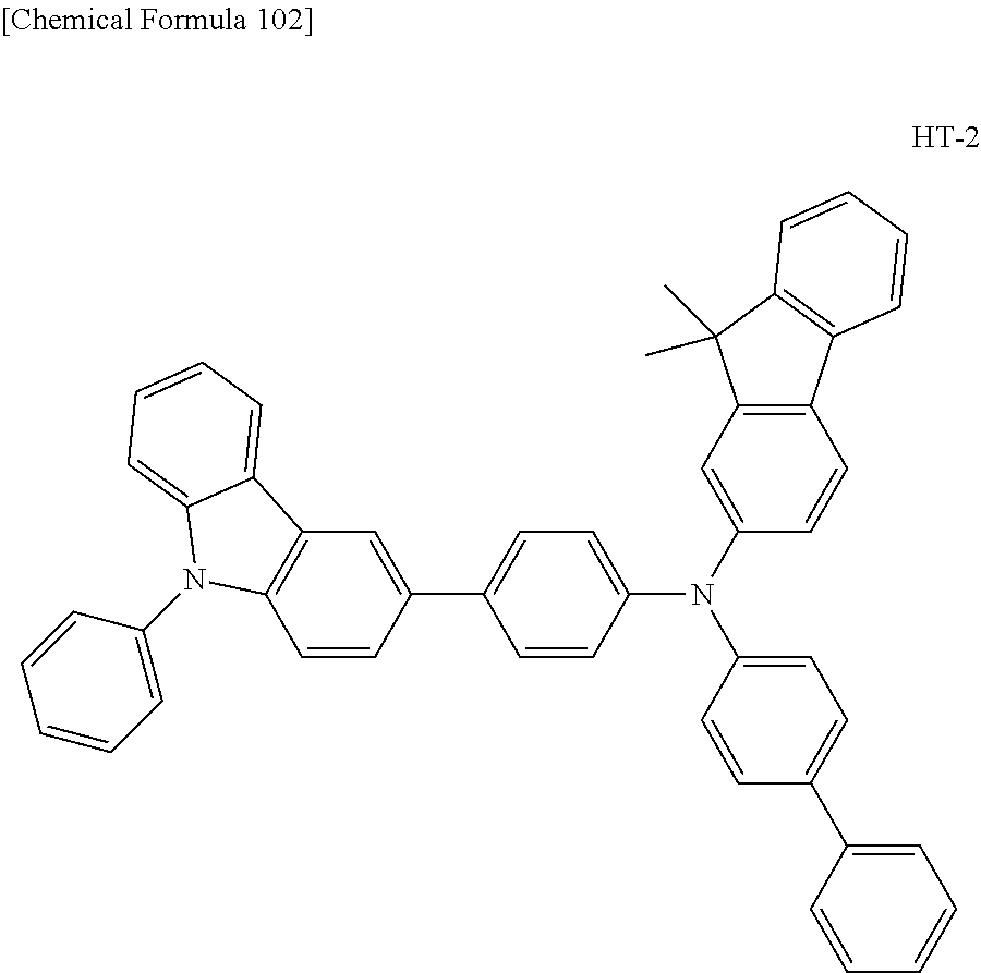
C1=CC(N(C2=CC=C(C3=CC=CC=C3)C=C2)C2=CC3=C(C=C2)C2=C(C3(C)C)C=CC=C2)=CC=C1C1=CC2=C(C=C1)N(C1=CC=CC=C1)C1=CC=CC=C21
